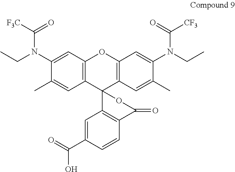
C1(N(CC)C([F3C])=O)=CC2=C(C=C1C)C1(C3=C(O2)C=C(N(CC)C(=O)[CF3])C(C)=C3)C2=C(C(=O)O1)C=CC(C(=O)O)=C2
